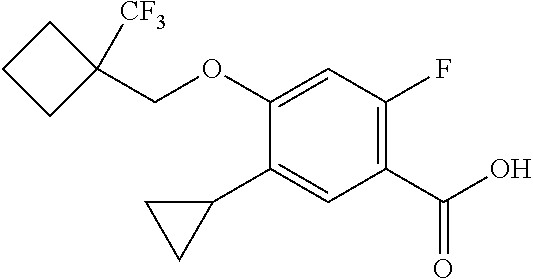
O(C1=CC(F)=C(C(O)=O)C=C1C1CC1)CC1([CF3])CCC1
